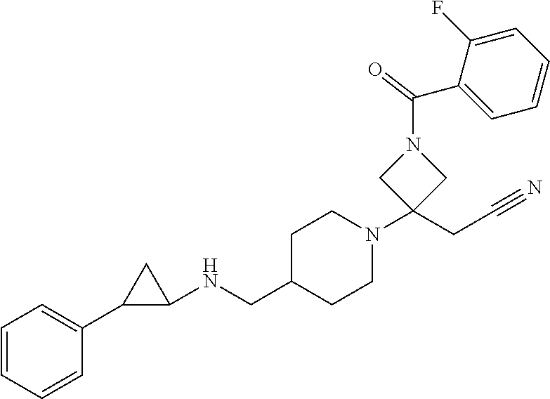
C1=CC=CC(C2C(NCC3CCN(C4(CC#N)CN(C(C5=CC=CC=C5F)=O)C4)CC3)C2)=C1
